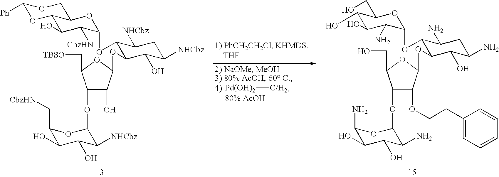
[Pd(OH)2][C/H2].[80% AcOH].C1([Ph])OC2C(O)C([CbzHN])C(OC3C(OC4C(O)C(OC5C([NHCbz])C(O)C(O)C(C[CbzHN])O5)C(C[TBSO])O4)C(O)C([NHCbz])CC3[NHCbz])OC2CO1.C(C1C(O)C(O)C(N)C(OC2C(OC3C(OCCC4=CC=CC=C4)C(OC4C(N)C(O)C(O)C(N)O4)C(CO)O3)C(O)C(N)CC2N)O1)O
